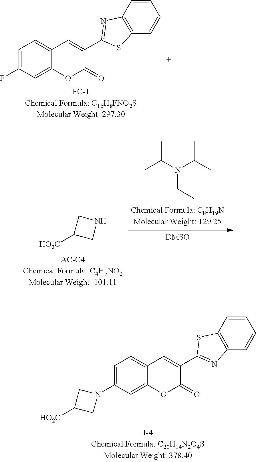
N1CC([HO2C])C1.CC(C)N(C(C)C)CC.C1=C(F)C=C2C(=C1)C=C(C1=NC3=C(C=CC=C3)S1)C(=O)O2.C1=C(N2CC([HO2C])C2)C=C2C(=C1)C=C(C1=NC3=C(C=CC=C3)S1)C(=O)O2
